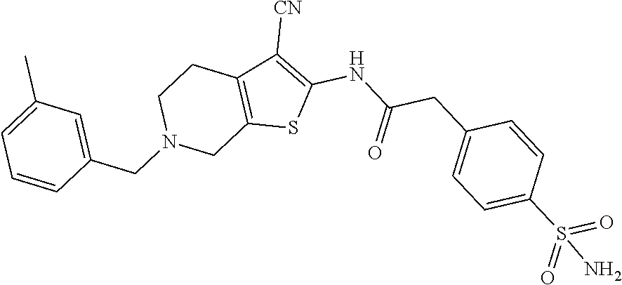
C12=C(C([CN])=C(NC(CC3=CC=C(S(=O)(=O)N)C=C3)=O)S1)CCN(CC1=CC(C)=CC=C1)C2
